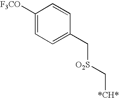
C1([F3CO])=CC=C(C[O2S]C[*CH*])C=C1
